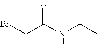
BrCC(NC(C)C)=O
